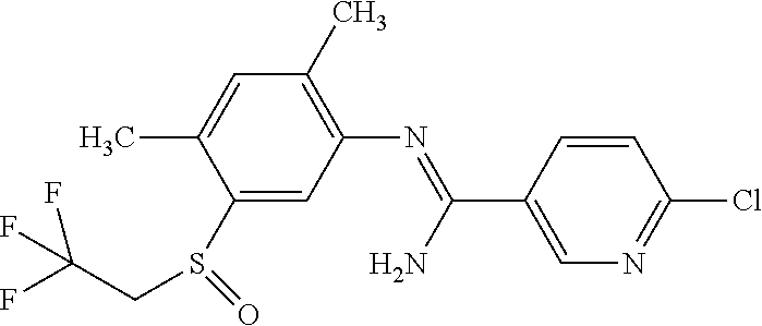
C1(S(CC(F)(F)F)=O)=CC(N=C(N)C2=CN=C(Cl)C=C2)=C(C)C=C1C
